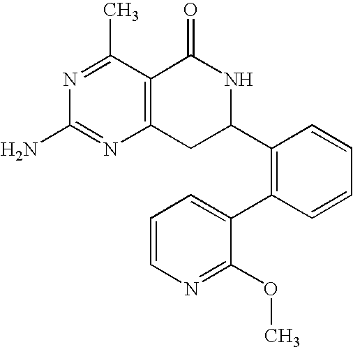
C12=C(C(C)=NC(N)=N1)C(=O)NC(C1=C(C3=CC=CN=C3OC)C=CC=C1)C2
